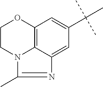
C1CN2C3=C(O1)C=C(C(C)(C)C)C=C3N=C2C
